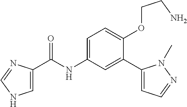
C1=C(C(=O)NC2=CC=C(OCCN)C(C3=CC=NN3C)=C2)N=CN1
